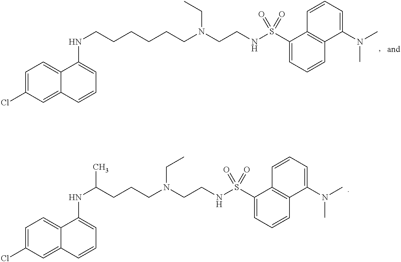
C1=C(Cl)C=C2C(=C1)C(NC(CCCN(CCNS(C1=CC=CC3=C1C=CC=C3N(C)C)(=O)=O)CC)C)=CC=C2.C1=C(Cl)C=C2C(=C1)C(NCCCCCCN(CCNS(C1=CC=CC3=C1C=CC=C3N(C)C)(=O)=O)CC)=CC=C2
